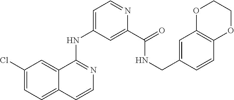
C1(Cl)=CC=C2C(=C1)C(NC1=CC=NC(C(=O)NCC3=CC4=C(C=C3)OCCO4)=C1)=NC=C2
